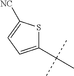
C1(C(C)(C)C)=CC=C([NC])S1
